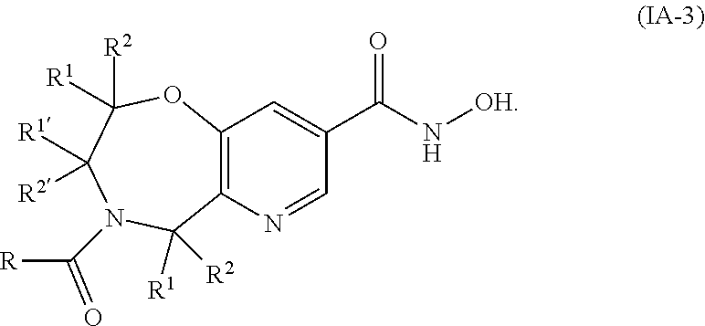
C12=C(N=CC(C(N[OH])=O)=C1)C([R2])([R1])N(C([R])=O)C([R1])([R2])C([R2])([R1])O2
